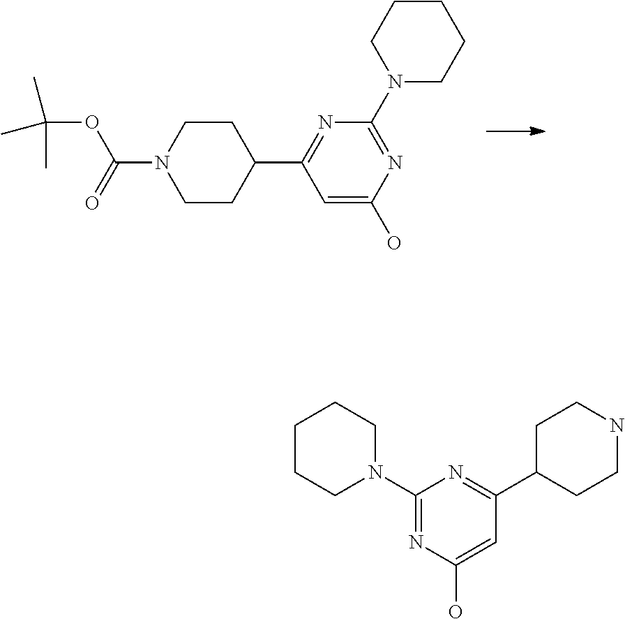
N1=C(C2CCN(C(OC(C)(C)C)=O)CC2)C=C(O)N=C1N1CCCCC1.C1(N2CCCCC2)=NC(O)=CC(C2CCNCC2)=N1
